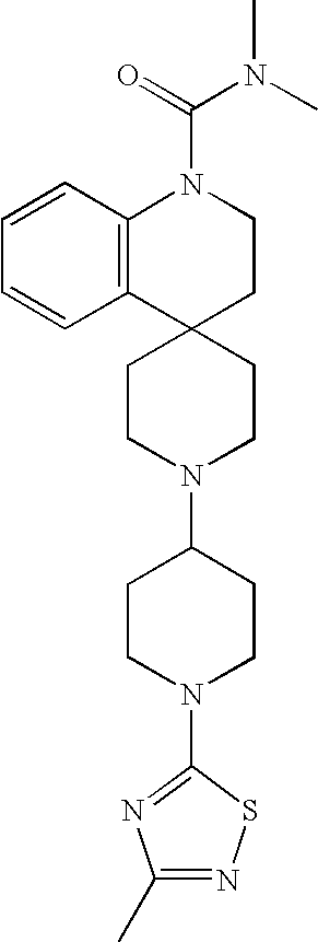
C1=CC2=C(C=C1)C1(CCN2C(=O)N(C)C)CCN(C2CCN(C3=NC(C)=NS3)CC2)CC1
